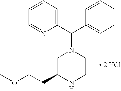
C1(C(C2=CC=CC=C2)N2CC(CCOC)NCC2)=CC=CC=N1.[ 2 HCl]
